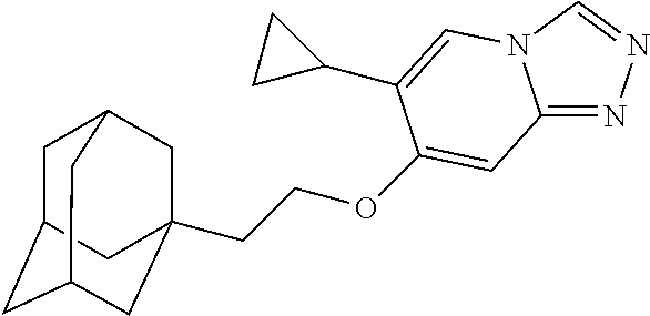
C1C2CC3CC(CCOC4=CC5=NN=CN5C=C4C4CC4)(CC1C3)C2
